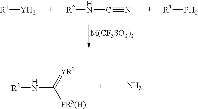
N(C(=[YR1])[PR3(H)])[R2].N.[R1][Y].N(C#N)[R2].[R3]P
